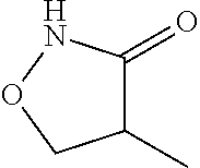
C1(C)C(=O)NOC1
